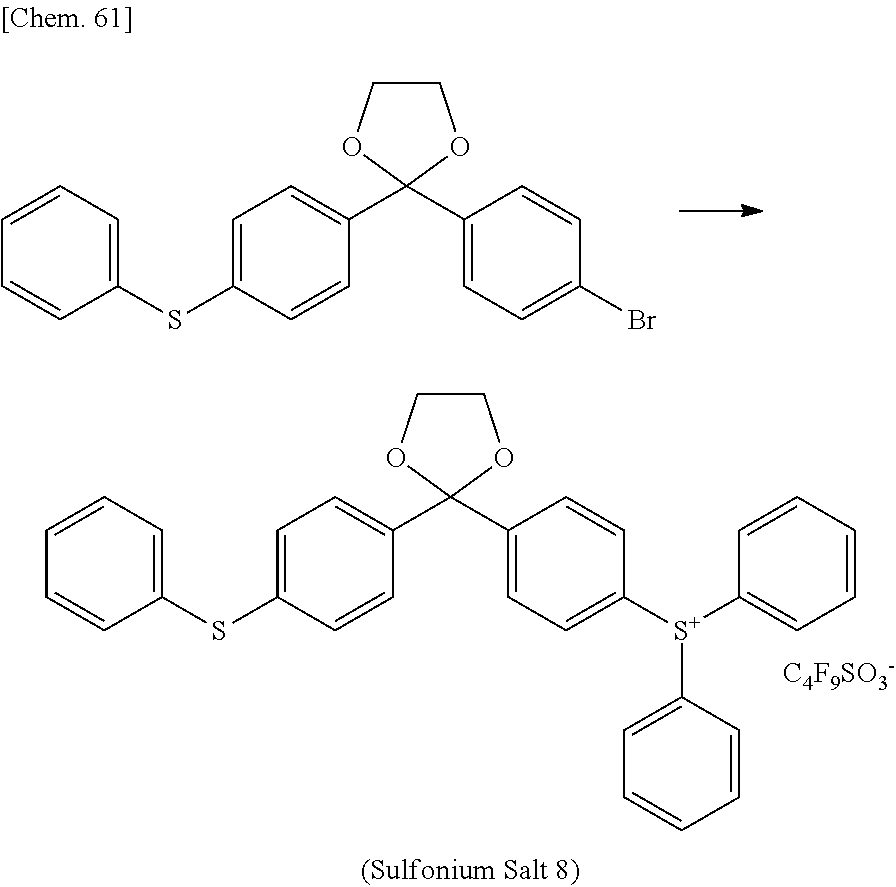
C1=C(SC2=CC=CC=C2)C=CC(C2(C3=CC=C(Br)C=C3)OCCO2)=C1.C1=C(SC2=CC=CC=C2)C=CC(C2(C3=CC=C([S+](C4=CC=CC=C4)C4=CC=CC=C4)C=C3)OCCO2)=C1.[C4F9SO3-]
